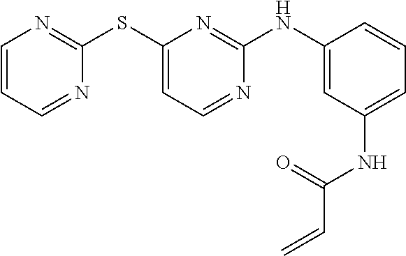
C1=CC=NC(SC2=CC=NC(NC3=CC(NC(=O)C=C)=CC=C3)=N2)=N1
